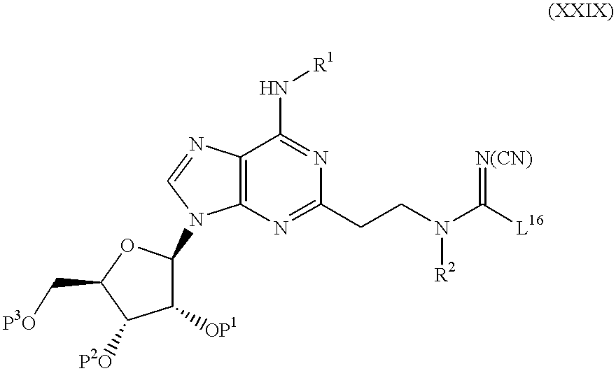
C12=C(N=C(CCN(C([L16])=[N(CN)])[R2])N=C1N[R1])N(C1C([OP1])C([P2O])C(C[P3O])O1)C=N2
